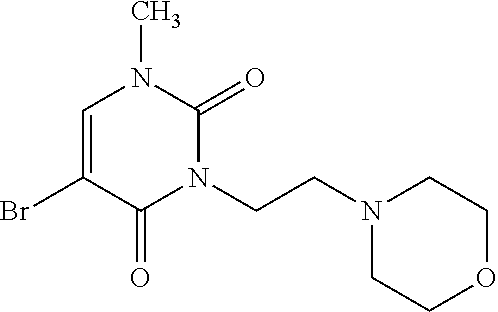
C1=C(Br)C(=O)N(CCN2CCOCC2)C(=O)N1C
